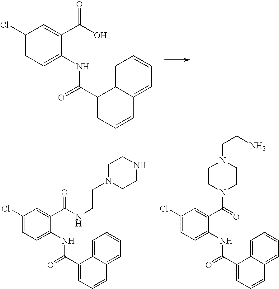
C1(Cl)=CC=C(NC(C2=CC=CC3=CC=CC=C23)=O)C(C(O)=O)=C1.C1(Cl)=CC=C(NC(C2=CC=CC3=CC=CC=C23)=O)C(C(NCCN2CCNCC2)=O)=C1.C1(Cl)=CC=C(NC(C2=CC=CC3=CC=CC=C23)=O)C(C(=O)N2CCN(CCN)CC2)=C1
